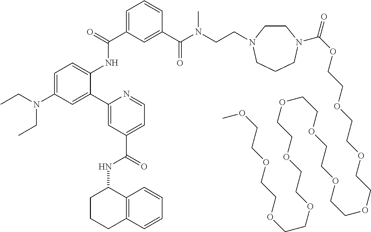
C1=C(N(CC)CC)C=C(C2=CC(C(=O)NC3CCCC4=C3C=CC=C4)=CC=N2)C(NC(C2=CC=CC(C(N(CCN3CCN(C(OCCOCCOCCOCCOCCOCCOCCOCCOCCOCCOCCOC)=O)CCC3)C)=O)=C2)=O)=C1
